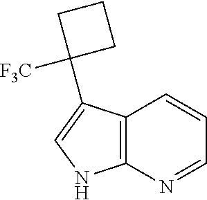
C12=C(N=CC=C1)NC=C2C1([F3C])CCC1
